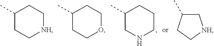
C1(C)CC[NH]CC1.C1(C)CCOCC1.C1(C)CNCCC1.C1C(C)CC[NH]1
